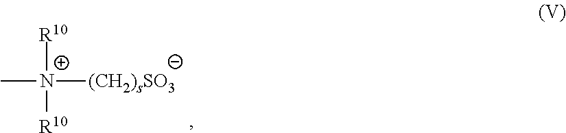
[R10][N+](C)([(CH2)sSO3])[R10]
